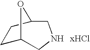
C1C2OC(CNC2)C1.[xHCl]
